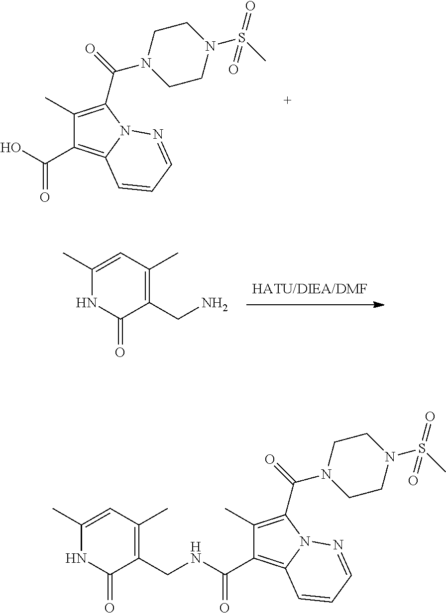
C1(C)=CC(C)=C(CN)C(=O)N1.C1(C)=C(C(=O)N2CCN(S(C)(=O)=O)CC2)N2C(=C1C(O)=O)C=CC=N2.C1(C)=C(C(=O)N2CCN(S(C)(=O)=O)CC2)N2C(=C1C(=O)NCC1=C(C)C=C(C)NC1=O)C=CC=N2
